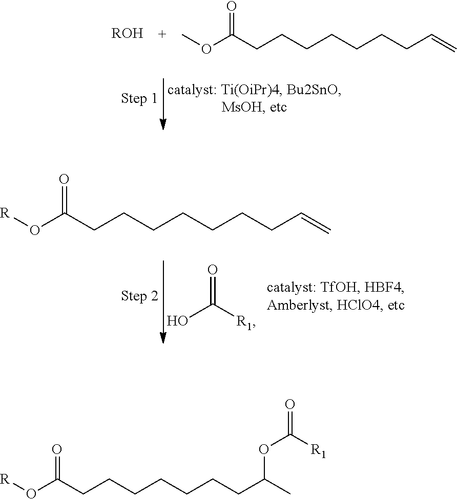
[ROH].COC(CCCCCCCC=C)=O.O=C([R1])O.[R]OC(CCCCCCCC=C)=O.[R]OC(CCCCCCCC(C)OC(=O)[R1])=O
